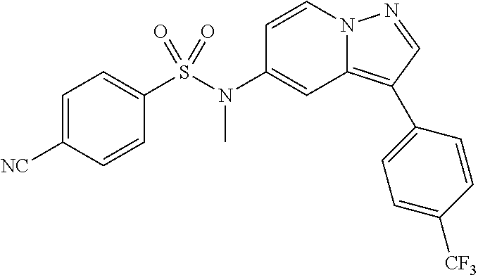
C1=CN2C(=C(C3=CC=C([CF3])C=C3)C=N2)C=C1N(S(C1=CC=C([NC])C=C1)(=O)=O)C
